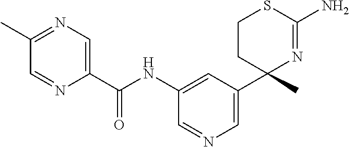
C(NC1=CC(C2(C)N=C(N)SCC2)=CN=C1)(=O)C1=CN=C(C)C=N1
